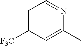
C1=C([F3C])C=C(C)N=C1
